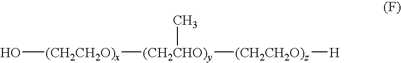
O[(CH2CH2O)x][(CH2CHO)y]([(CH2CH2O)z][H])C
